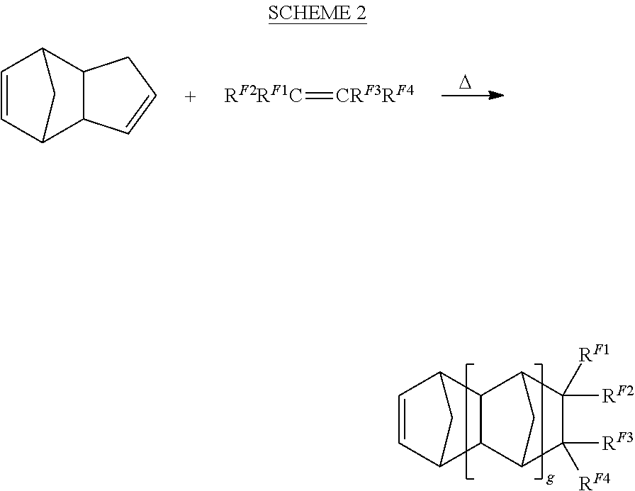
[D].C12C(C=CC1)C1C=CC2C1.[RF2RF1C]=[CRF3RF4].C12C(C3C([RF3])([RF4])C([RF2])([RF1])C1C3)C1C=CC2C1
